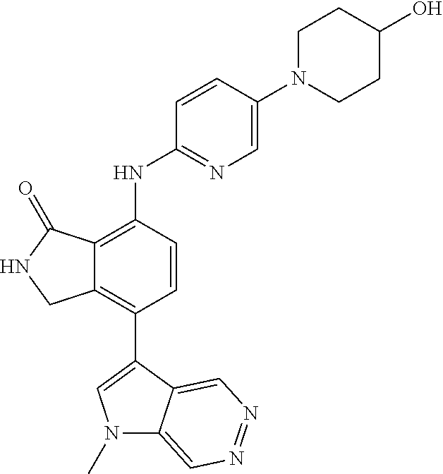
C12=C(NC3=NC=C(N4CCC(O)CC4)C=C3)C=CC(C3=CN(C)C4=CN=NC=C43)=C1CNC2=O
